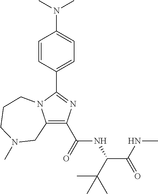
C1(C(=O)NC(C(NC)=O)C(C)(C)C)=C2N(C(C3=CC=C(N(C)C)C=C3)=N1)CCCN(C)C2
